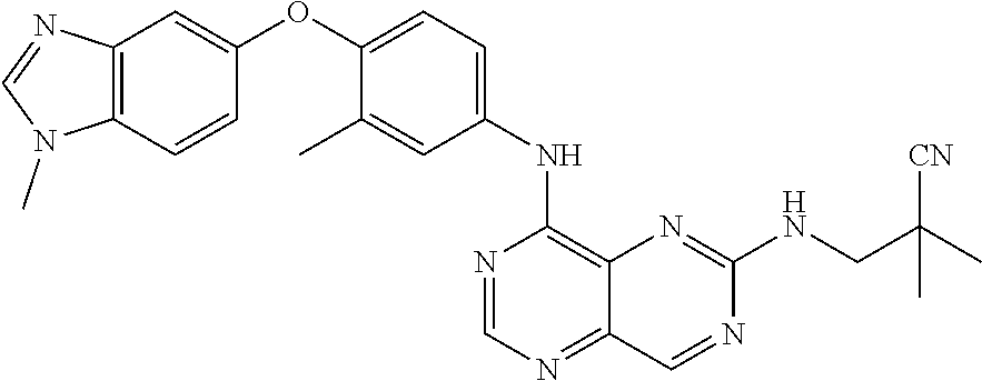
N1=CN=C2C(=C1NC1=CC=C(OC3=CC4=C(N(C)C=N4)C=C3)C(C)=C1)N=C(NCC(C)([CN])C)N=C2
